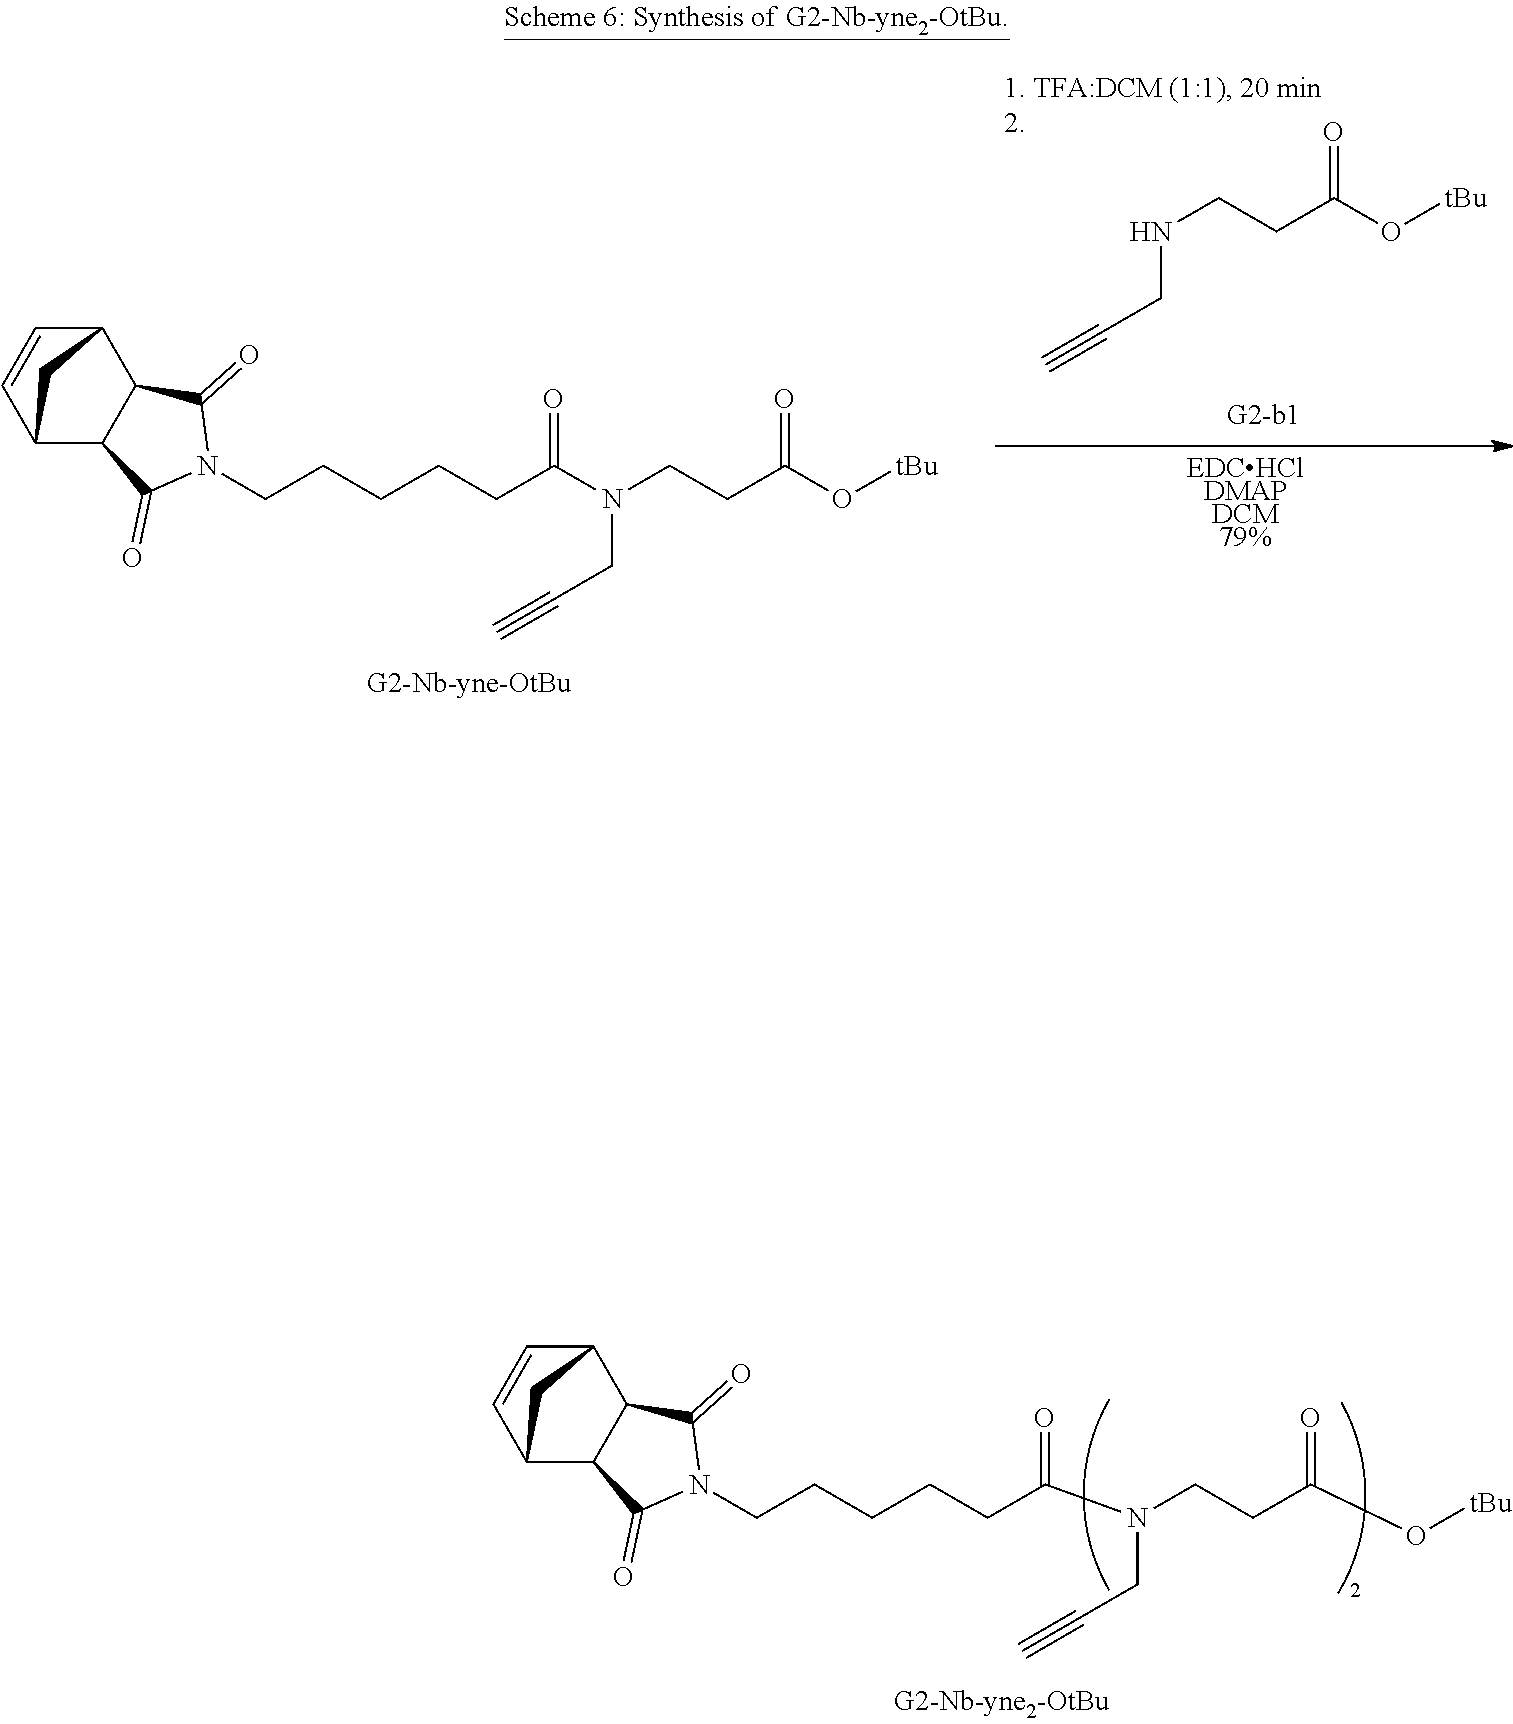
C1=CC2C3C(=O)N(CCCCCC(=O)N(CC#C)CCC(=O)O[tBu])C(=O)C3C1C2.[EDCHClDMAPDCM79%].C(CNCCC(=O)O[tBu])#C.C1=CC2C3C(=O)N(CCCCCC(=O)N(CC#C)CCC(=O)O[tBu])C(=O)C3C1C2
